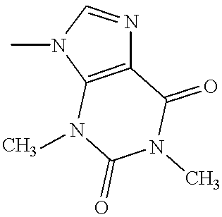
C12=C(N(C)C=N1)N(C)C(=O)N(C)C2=O
